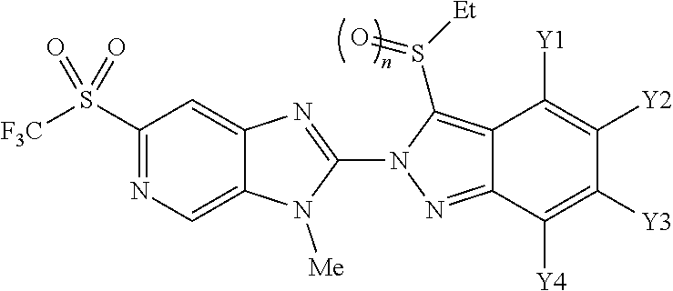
C12=CN=C(S([F3C])(=O)=O)C=C1N=C(N1N=C3C(=C1S([Et])=O)C([Y1])=C([Y2])C([Y3])=C3[Y4])N2[Me]
